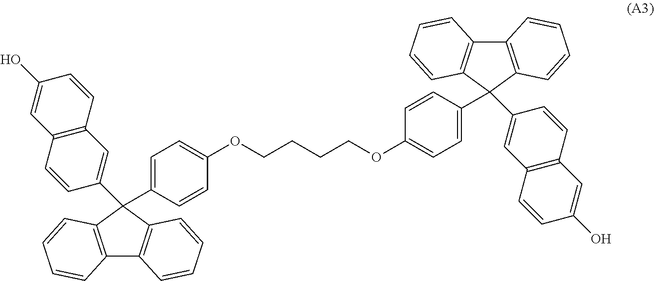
C12=C(C(C3=CC=C(OCCCCOC4=CC=C(C5(C6=CC7=C(C=C6)C=C(O)C=C7)C6=C(C7=C5C=CC=C7)C=CC=C6)C=C4)C=C3)(C3=CC4=C(C=C3)C=C(O)C=C4)C3=C1C=CC=C3)C=CC=C2
